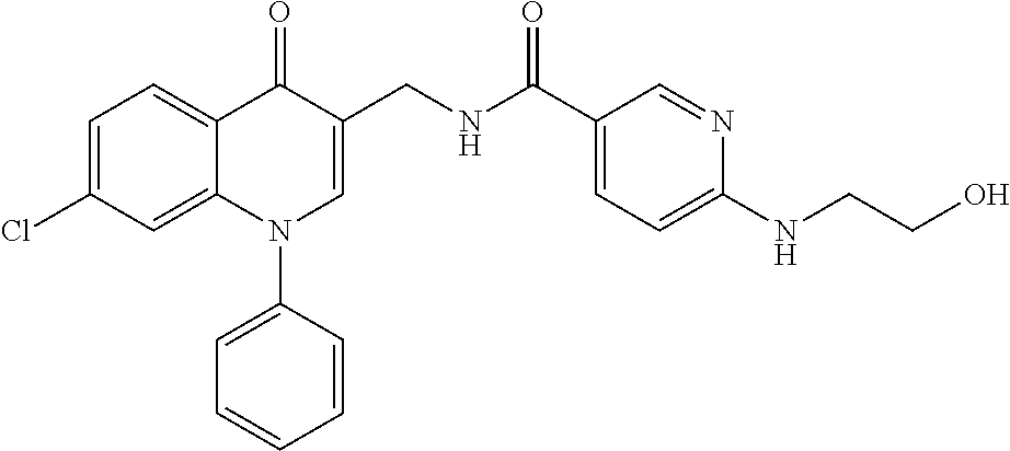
C1=C(Cl)C=C2C(=C1)C(=O)C(CNC(C1=CC=C(NCCO)N=C1)=O)=CN2C1=CC=CC=C1
